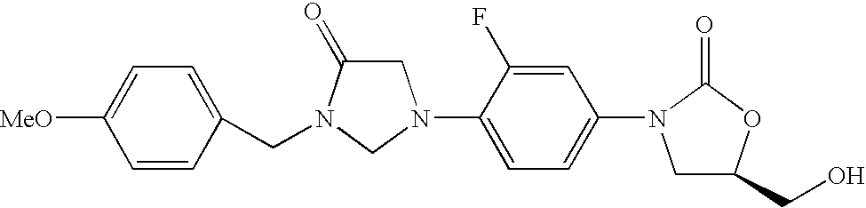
C1C(=O)N(CC2=CC=C([MeO])C=C2)CN1C1=CC=C(N2CC(CO)OC2=O)C=C1F
